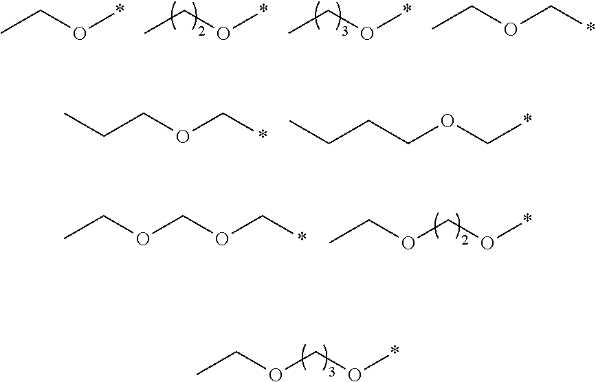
O(CO*)CC.CCO*.CCO*.CCOC*.CCO*.C(COC*)C.C(CCOC*)C.O(CO*)CC.O(COC*)CC
